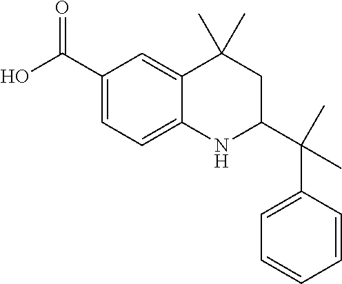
C1(C(O)=O)=CC=C2C(=C1)C(C)(C)CC(C(C)(C1=CC=CC=C1)C)N2
